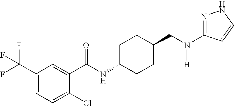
C1(C(F)(F)F)=CC=C(Cl)C(C(NC2CCC(CN(C3=NNC=C3)[H])CC2)=O)=C1
